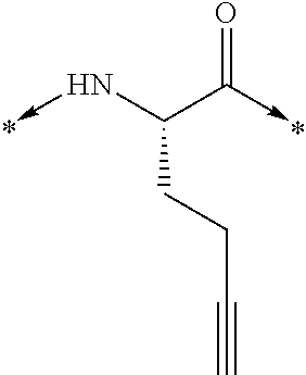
C(CCC#C)(C(=O)->C)N->C
